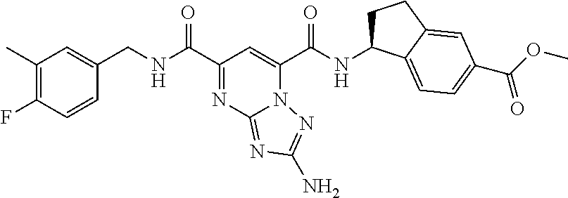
C1(C)=C(F)C=CC(CNC(C2=NC3=NC(N)=NN3C(C(NC3CCC4=CC(C(=O)OC)=CC=C34)=O)=C2)=O)=C1
